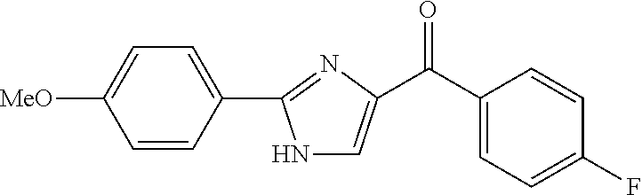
C1(C2=NC(C(=O)C3=CC=C(F)C=C3)=CN2)=CC=C([MeO])C=C1
